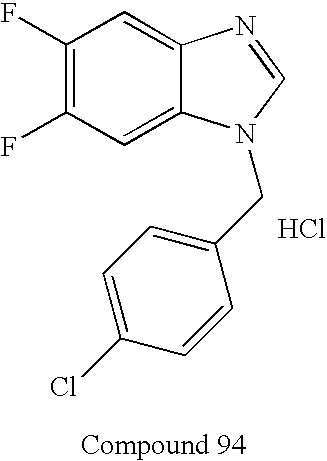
C1(F)=C(F)C=C2C(=C1)N=CN2CC1=CC=C(Cl)C=C1.Cl
